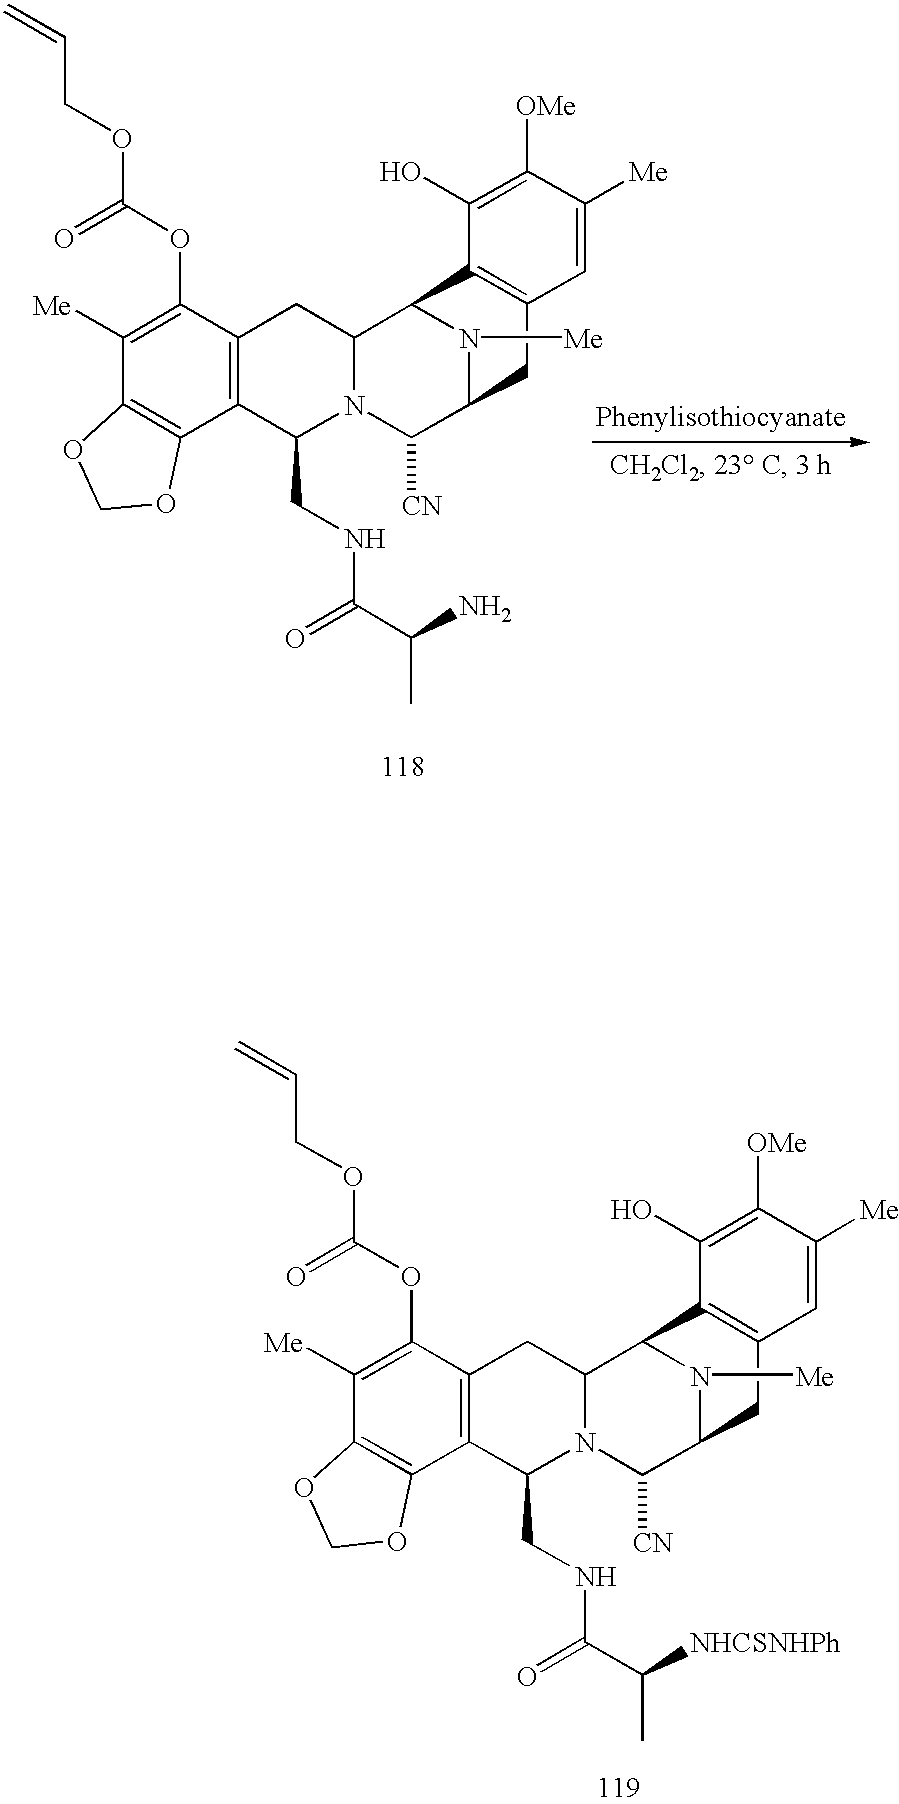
C1(OC(OCC=C)=O)=C([Me])C2=C(C3=C1CC1N(C3CNC(C([NHCSNHPh])C)=O)C([CN])C3N([Me])C1C1=C(C3)C=C([Me])C([OMe])=C1O)OCO2.C1(OC(OCC=C)=O)=C([Me])C2=C(C3=C1CC1N(C3CNC(C(N)C)=O)C([CN])C3N([Me])C1C1=C(C3)C=C([Me])C([OMe])=C1O)OCO2
